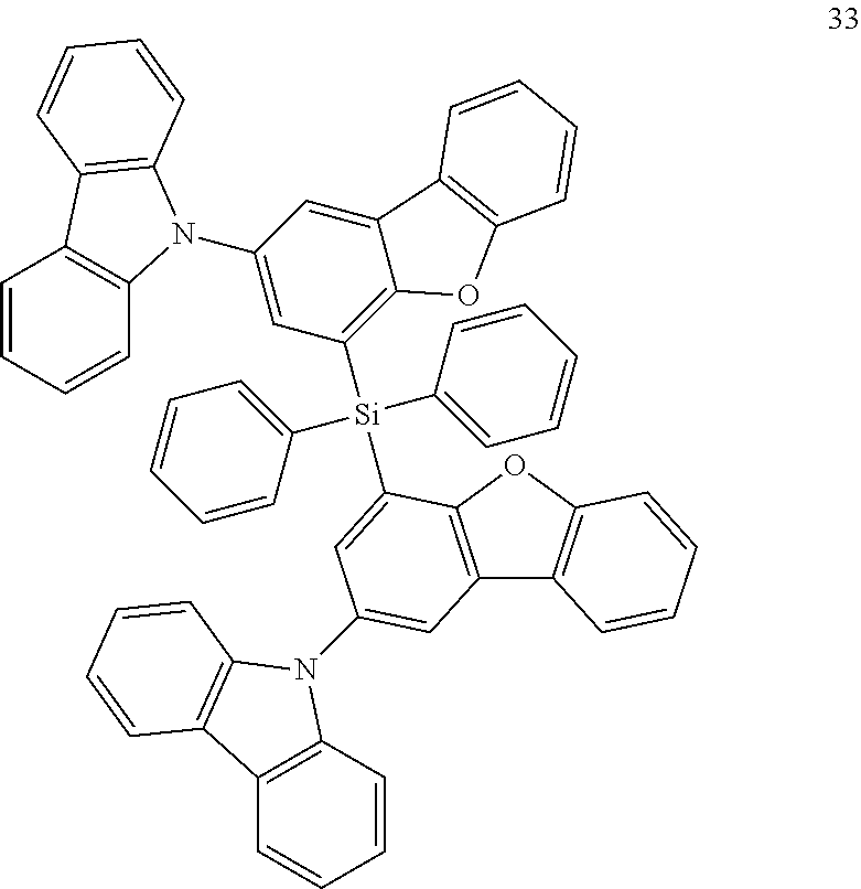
C1=C(N2C3=C(C=CC=C3)C3=C2C=CC=C3)C=C2C(=C1[Si](C1=CC=CC=C1)(C1=CC=CC=C1)C1=CC(N3C4=C(C=CC=C4)C4=C3C=CC=C4)=CC3=C1OC1=C3C=CC=C1)OC1=C2C=CC=C1
